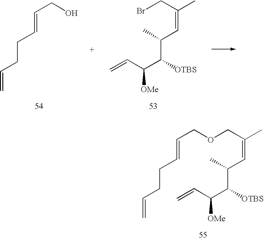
C=CCCC=CCO.C=CC(C([OTBS])C(C)C=C(C)CBr)[OMe].C=CC(C([OTBS])C(C)C=C(C)COCC=CCCC=C)[OMe]
